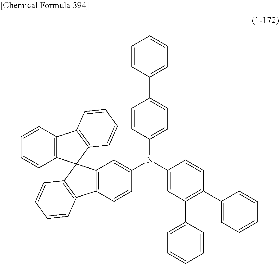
C1(N(C2=CC(C3=CC=CC=C3)=C(C3=CC=CC=C3)C=C2)C2=CC3=C(C=C2)C2=C(C34C3=C(C5=C4C=CC=C5)C=CC=C3)C=CC=C2)=CC=C(C2=CC=CC=C2)C=C1
